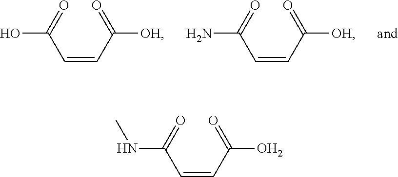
C(=CC(=O)[OH])C(=O)O.C(=CC(=O)[OH])C(=O)N.C(=CC(=O)O)C(=O)NC
